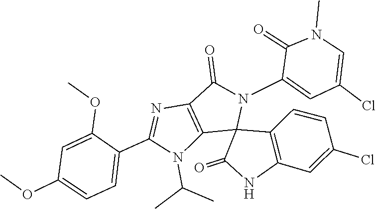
N1(C(C)C)C2=C(N=C1C1=CC=C(OC)C=C1OC)C(=O)N(C1=CC(Cl)=CN(C)C1=O)C21C2=C(NC1=O)C=C(Cl)C=C2
